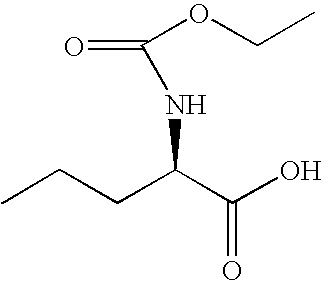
O=C(OCC)NC(C(O)=O)CCC
